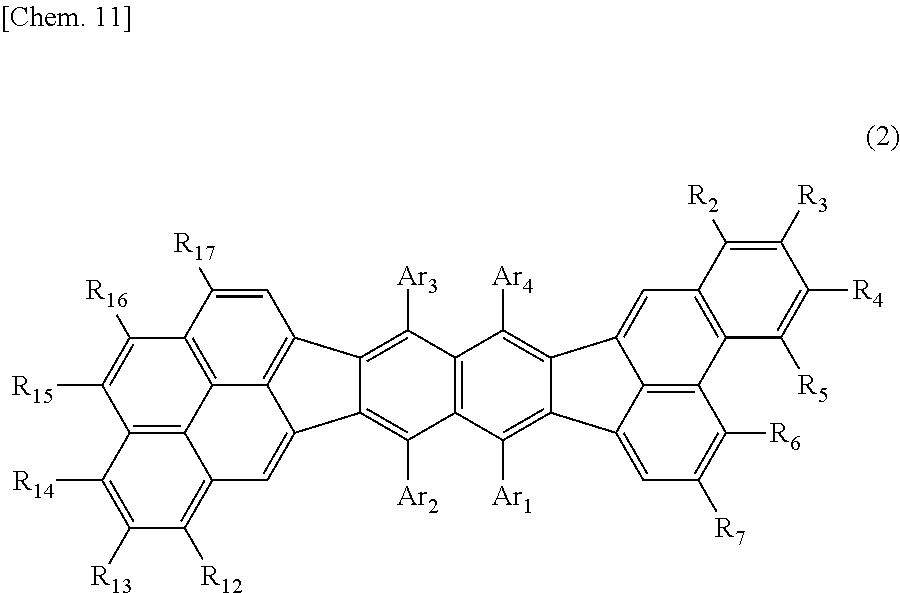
C1([R16])=C([R15])C2=C3C4=C1C([R17])=CC1=C4C(=CC3=C([R12])C([R13])=C2[R14])C2=C([Ar2])C3=C(C([Ar4])=C4C5=CC6=C(C([R5])=C([R4])C([R3])=C6[R2])C6=C5C(=CC([R7])=C6[R6])C4=C3[Ar1])C([Ar3])=C12
